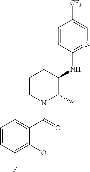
C1=CC(NC2CCCN(C(=O)C3=CC=CC(F)=C3OC)C2C)=NC=C1[CF3]
